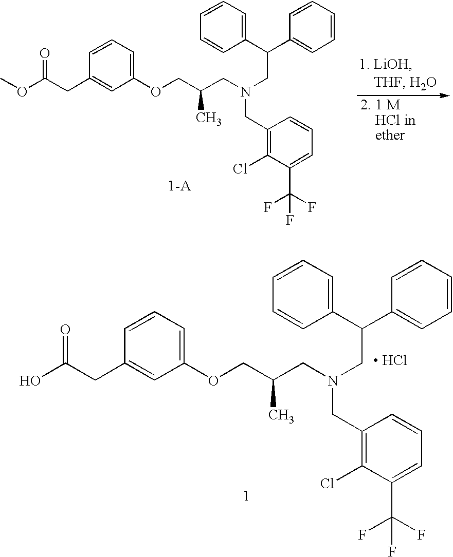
COC(CC1=CC(OCC(CN(CC(C2=CC=CC=C2)C2=CC=CC=C2)CC2=C(Cl)C(C(F)(F)F)=CC=C2)C)=CC=C1)=O.OC(CC1=CC(OCC(CN(CC(C2=CC=CC=C2)C2=CC=CC=C2)CC2=C(Cl)C(C(F)(F)F)=CC=C2)C)=CC=C1)=O.[ HCl]
